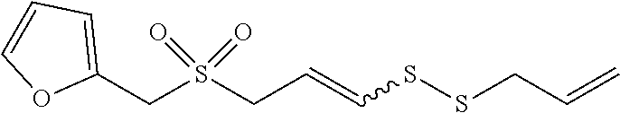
C(C=CSSCC=C)S(CC1=CC=CO1)(=O)=O
